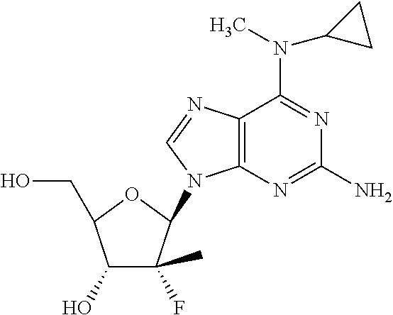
C12=C(N=C(N)N=C1N(C)C1CC1)N(C1C(F)(C)C(O)C(CO)O1)C=N2
